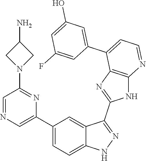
C1(C2=CC=C3C(=C2)C(C2=NC4=C(N2)N=CC=C4C2=CC(O)=CC(F)=C2)=NN3)=CN=CC(N2CC(N)C2)=N1
